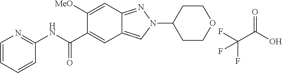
C12=NN(C3CCOCC3)C=C1C=C(C(=O)NC1=NC=CC=C1)C([MeO])=C2.C(C(F)(F)F)(O)=O
